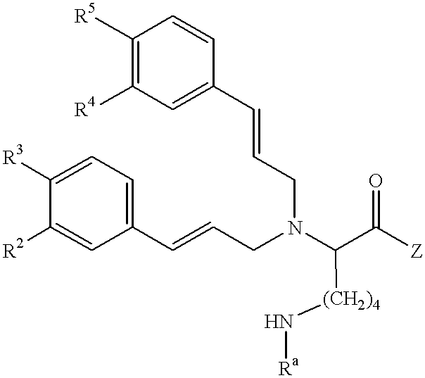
C1([R5])=C([R4])C=C(C=CCN(C(C([Z])=O)[(CH2)4]N[Ra])CC=CC2=CC=C([R3])C([R2])=C2)C=C1
